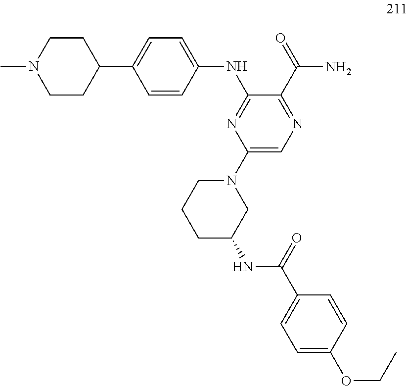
N(C1=NC(N2CCCC(NC(C3=CC=C(OCC)C=C3)=O)C2)=CN=C1C(=O)N)C1=CC=C(C2CCN(C)CC2)C=C1
